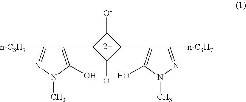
C1([O-])C(C2=C(O)N(C)N=C2[n-C3H7])C([O-])C1C1=C(O)N(C)N=C1[n-C3H7]
